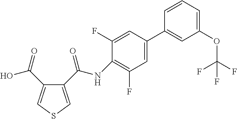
C1(C(NC2=C(F)C=C(C3=CC(OC(F)(F)F)=CC=C3)C=C2F)=O)=CSC=C1C(=O)O
